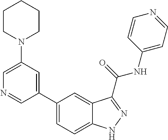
C1(N2CCCCC2)=CN=CC(C2=CC=C3C(=C2)C(C(NC2=CC=NC=C2)=O)=NN3)=C1
